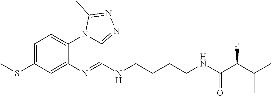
C1=C(SC)C=C2C(=C1)N1C(=NN=C1C)C(NCCCCNC(=O)C(C(C)C)F)=N2
